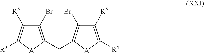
C1(Br)=C(CC2=C(Br)C([R5])=C([R4])[A]2)[A]C([R3])=C1[R5]
